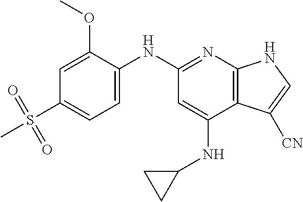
C1=C(OC)C(NC2=NC3=C(C(NC4CC4)=C2)C([CN])=CN3)=CC=C1S(C)(=O)=O
